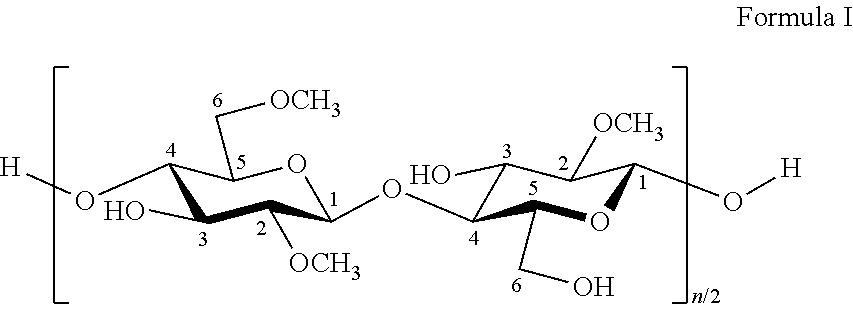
C1(O[H])C(O)C([OCH3])C(OC2C(CO)OC(O[H])C([OCH3])C2O)OC1C[OCH3]
